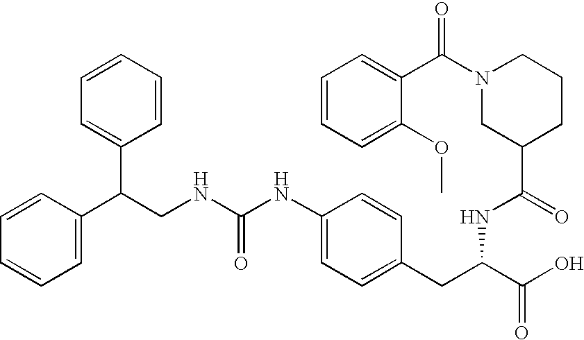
C1=CC(C(CNC(NC2=CC=C(CC(C(O)=O)NC(=O)C3CCCN(C(C4=CC=CC=C4OC)=O)C3)C=C2)=O)C2=CC=CC=C2)=CC=C1
